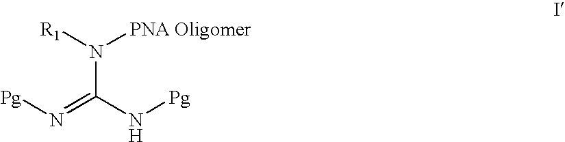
[Pg]N=C(N[Pg])N([R1])[PNA Oligomer]
